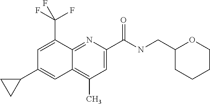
C1(C)=C2C(=NC(C(=O)NCC3CCCCO3)=C1)C(C(F)(F)F)=CC(C1CC1)=C2
